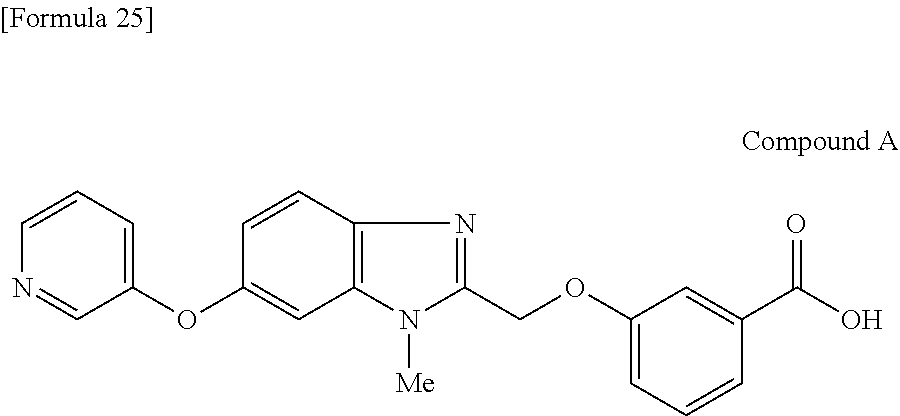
C1(OC2=CC3=C(C=C2)N=C(COC2=CC=CC(C(O)=O)=C2)N3[Me])=CC=CN=C1
